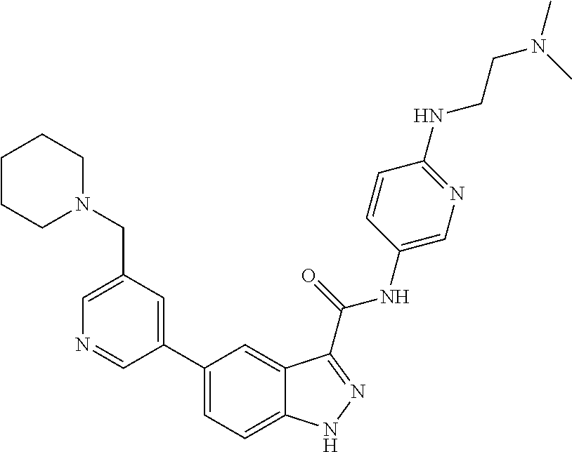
C1(CN2CCCCC2)=CN=CC(C2=CC=C3C(=C2)C(C(NC2=CN=C(NCCN(C)C)C=C2)=O)=NN3)=C1
